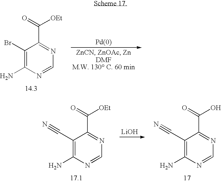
C1=NC(N)=C(Br)C(C(=O)[OEt])=N1.C1=NC(N)=C(C#N)C(C(=O)[OEt])=N1.[LiOH].C1=NC(N)=C(C#N)C(C(=O)O)=N1
